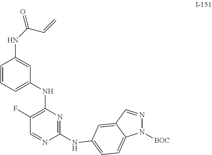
C1(NC2=CC=C3N([BOC])N=CC3=C2)=NC(NC2=CC=CC(NC(=O)C=C)=C2)=C(F)C=N1
